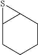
C12CCCCC1S2
